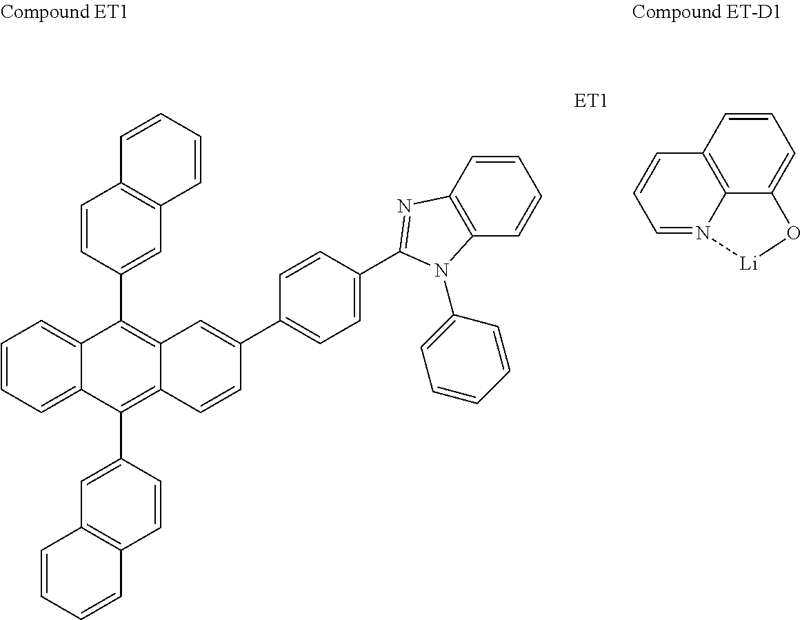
C1=CC=C2C(=C1)C(C1=CC3=C(C=C1)C=CC=C3)=C1C(=C2C2=CC3=C(C=C2)C=CC=C3)C=CC(C2=CC=C(C3=NC4=C(C=CC=C4)N3C3=CC=CC=C3)C=C2)=C1.C1=CC2=C3C(=C1)O[Li]N3=CC=C2
